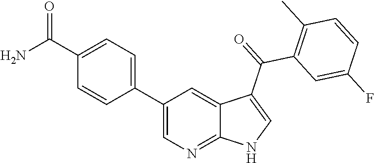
C1(C2=CC=C(C(N)=O)C=C2)=CN=C2C(=C1)C(C(=O)C1=C(C)C=CC(F)=C1)=CN2
